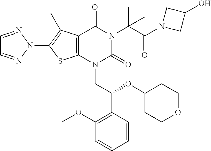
C12=C(N(CC(C3=C(OC)C=CC=C3)OC3CCOCC3)C(=O)N(C(C(N3CC(O)C3)=O)(C)C)C1=O)SC(N1N=CC=N1)=C2C
